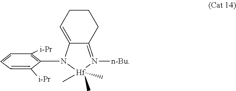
C1=C([i-Pr])C(N2C3=CCCCC3=N([n-Bu])[Hf]2(C)(C)C)=C([i-Pr])C=C1
